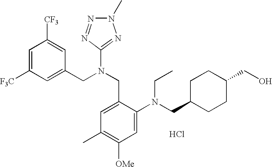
C1=C([F3C])C=C(CN(CC2=CC(C)=C([OMe])C=C2N(CC2CCC(CO)CC2)CC)C2=NN(C)N=N2)C=C1[CF3].Cl
